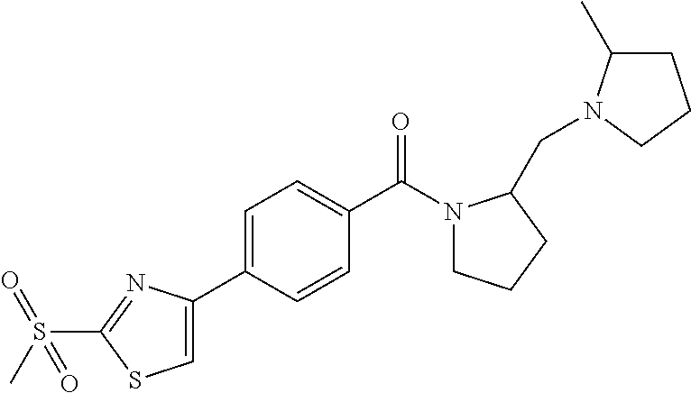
C1=C(C2=CC=C(C(N3CCCC3CN3C(C)CCC3)=O)C=C2)N=C(S(=O)(C)=O)S1
